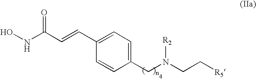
C1(CN(CC[R5])[R2])=CC=C(C=CC(NO)=O)C=C1
